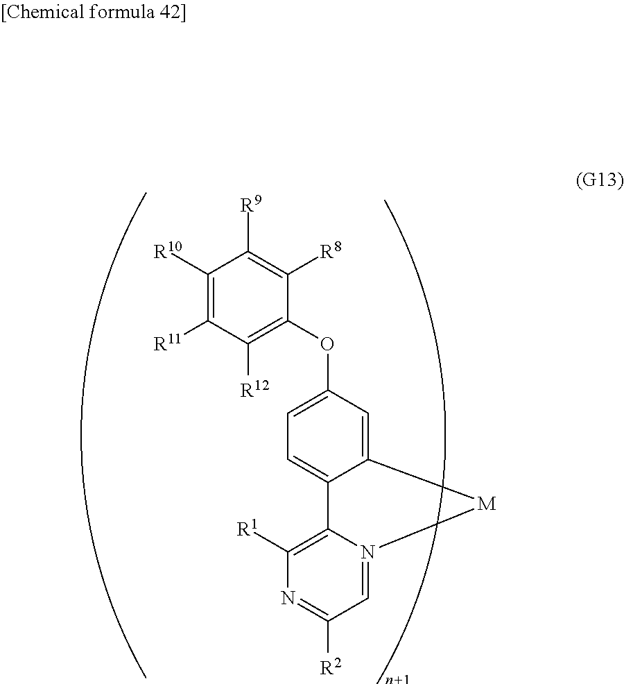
C12=CC(OC3=C([R12])C([R11])=C([R10])C([R9])=C3[R8])=CC=C1C1=C([R1])N=C([R2])C=N1[M]2
